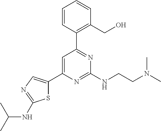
C1=C(C2=CN=C(NC(C)C)S2)N=C(NCCN(C)C)N=C1C1=C(CO)C=CC=C1
